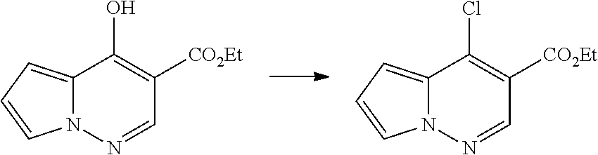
C12=CC=CN1N=CC([CO2Et])=C2O.C12=CC=CN1N=CC([CO2Et])=C2Cl
